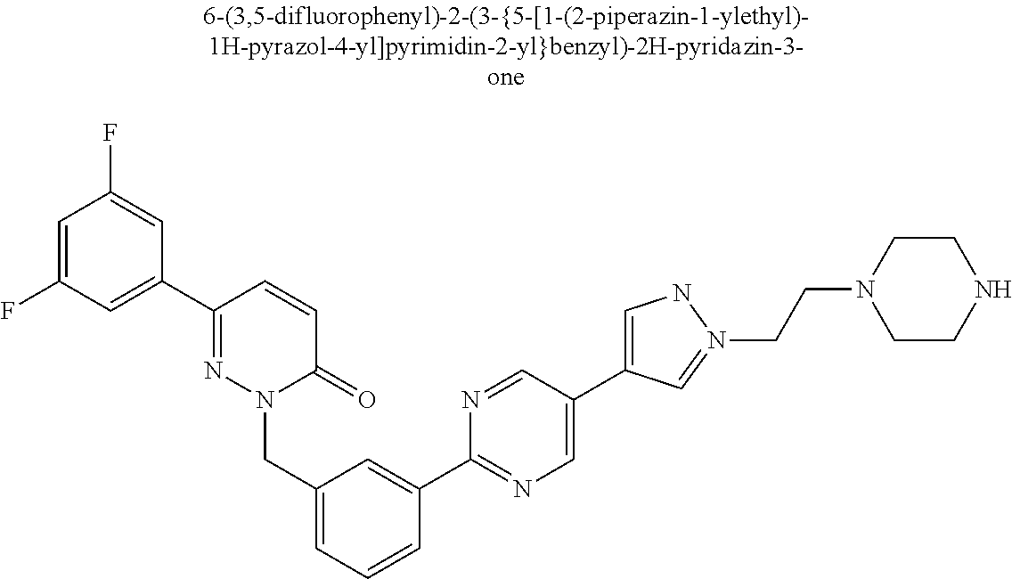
C1=C(F)C=C(C2=NN(CC3=CC=CC(C4=NC=C(C5=CNN(CCN6CCNCC6)=C5)C=N4)=C3)C(=O)C=C2)C=C1F
